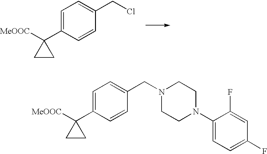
C1=C(C2([MeOOC])CC2)C=CC(CN2CCN(C3=CC=C(F)C=C3F)CC2)=C1.C1=C(C2([MeOOC])CC2)C=CC(CCl)=C1
